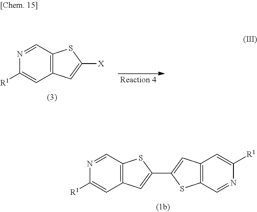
N1=CC2=C(C=C1[R1])C=C([X])S2.N1=CC2=C(C=C1[R1])C=C(C1=CC3=C(C=NC([R1])=C3)S1)S2
